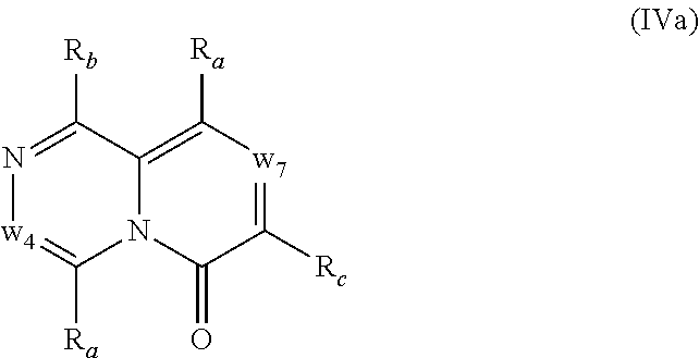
N1=C([Rb])C2=C([Ra])[w7]=C([Rc])C(=O)N2C([Ra])=[w4]1
